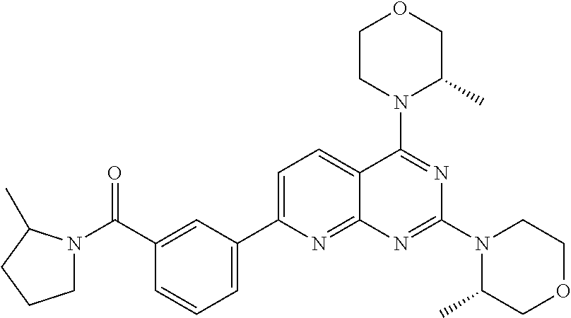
C1(C(=O)N2CCCC2C)=CC(C2=CC=C3C(=N2)N=C(N2C(C)COCC2)N=C3N2C(C)COCC2)=CC=C1
